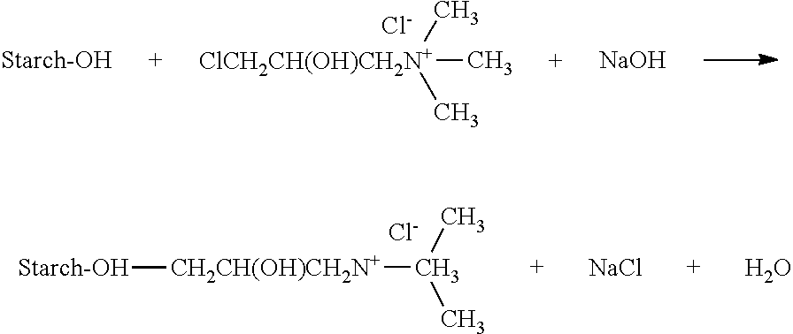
C(C)(C)[CH2CH(OH)CH2N+][Starch-OH].[Cl-].[NaCl].O.[ClCH2CH(OH)CH2N+](C)(C)C.[Cl-].[NaOH]
